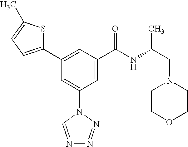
C1(C2=CC(C(NC(CN3CCOCC3)C)=O)=CC(N3C=NN=N3)=C2)=CC=C(C)S1
